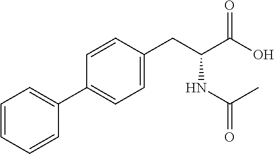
C1=CC=CC(C2=CC=C(CC(C(O)=O)NC(=O)C)C=C2)=C1
